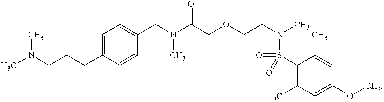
C1(CCCN(C)C)=CC=C(CN(C(COCCN(C)S(=O)(=O)C2=C(C)C=C(OC)C=C2C)=O)C)C=C1
